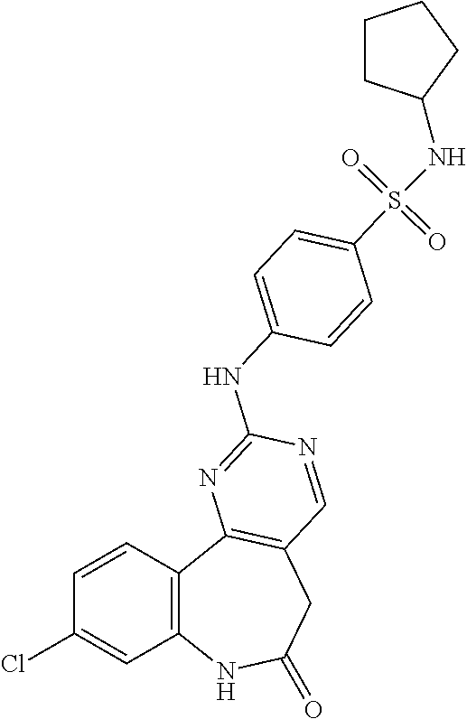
C1=CC2=C(C=C1Cl)NC(=O)CC1=C2N=C(NC2=CC=C(S(=O)(=O)NC3CCCC3)C=C2)N=C1
